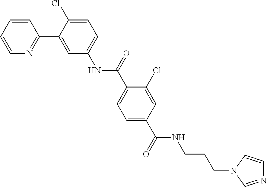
C1=CN=C(C2=CC(NC(C3=CC=C(C(NCCCN4C=NC=C4)=O)C=C3Cl)=O)=CC=C2Cl)C=C1
